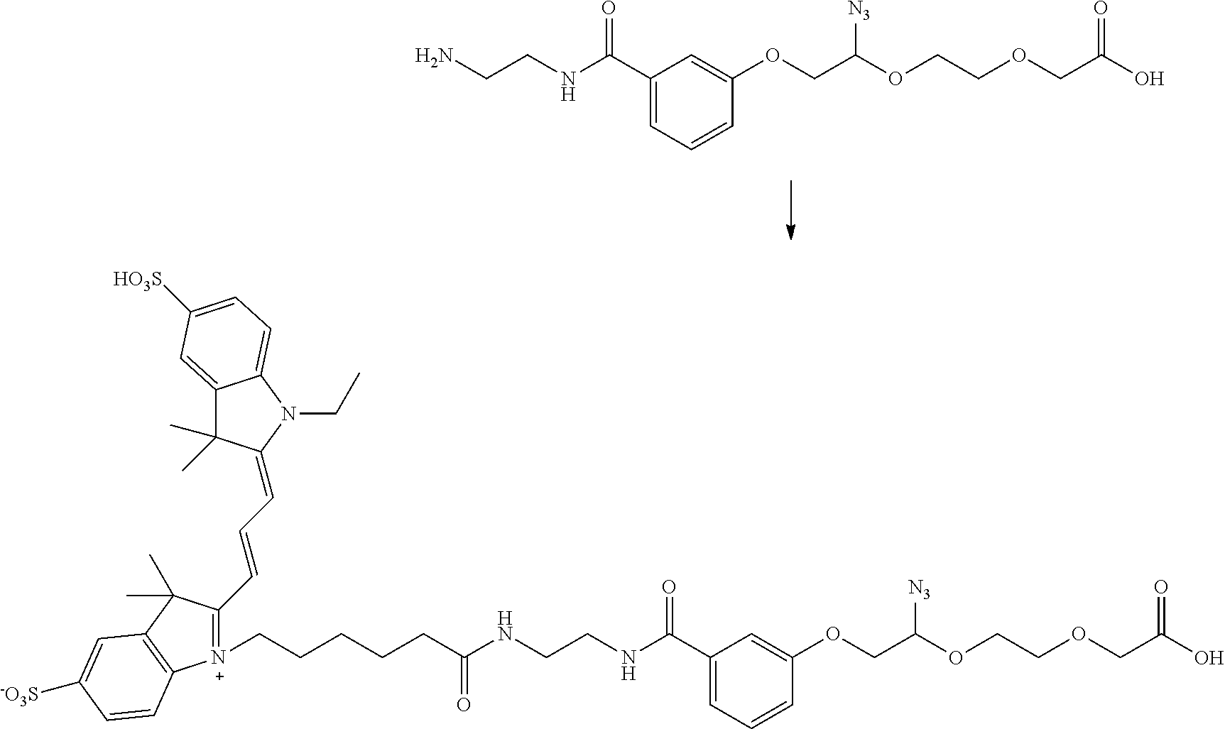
C1(C(NCCN)=O)=CC=CC(OCC(OCCOCC(O)=O)[N3])=C1.C1(C(NCCNC(CCCCC[N+]2=C(C=CC=C3C(C)(C)C4=CC([HO3S])=CC=C4N3CC)C(C)(C)C3=C2C=CC([-O3S])=C3)=O)=O)=CC=CC(OCC(OCCOCC(O)=O)[N3])=C1
